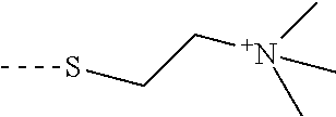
CSCC[N+](C)(C)C
